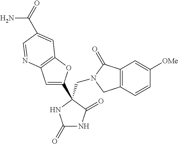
C(N1CC2=C(C1=O)C=C([OMe])C=C2)C1(C2=CC3=C(O2)C=C(C(N)=O)C=N3)C(=O)NC(=O)N1
